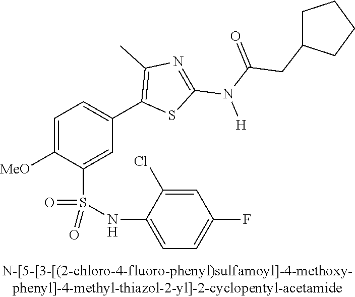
C1=C([OMe])C(S(NC2=CC=C(F)C=C2Cl)(=O)=O)=CC(C2=C(C)N=C(N([H])C(CC3CCCC3)=O)S2)=C1
